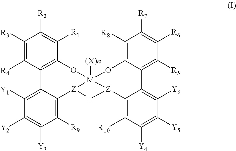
C1([R3])=C([R4])C2=C(C([R1])=C1[R2])O[M]13([(X)n])[Z](C4=C([R9])C([Y3])=C([Y2])C([Y1])=C24)[L][Z]1C1=C([R10])C([Y4])=C([Y5])C([Y6])=C1C1=C([R5])C([R6])=C([R7])C([R8])=C1O3
